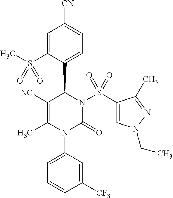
C1([NC])=C(C)N(C2=CC=CC([CF3])=C2)C(=O)N(S(C2=CN(CC)N=C2C)(=O)=O)C1C1=CC=C([CN])C=C1S(C)(=O)=O
